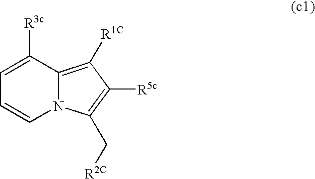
C1=C([R3c])C2=C([R1C])C([R5c])=C(C[R2C])N2C=C1
